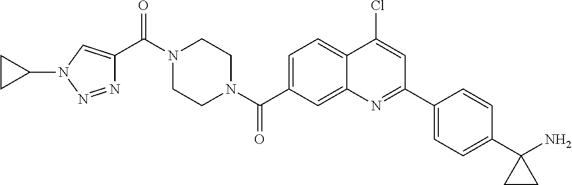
N1(C(C2=CN(C3CC3)N=N2)=O)CCN(C(=O)C2=CC=C3C(=C2)N=C(C2=CC=C(C4(N)CC4)C=C2)C=C3Cl)CC1
